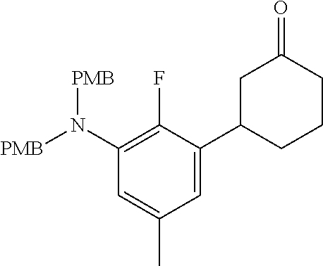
C1(N([PMB])[PMB])=C(F)C(C2CCCC(=O)C2)=CC(C)=C1
